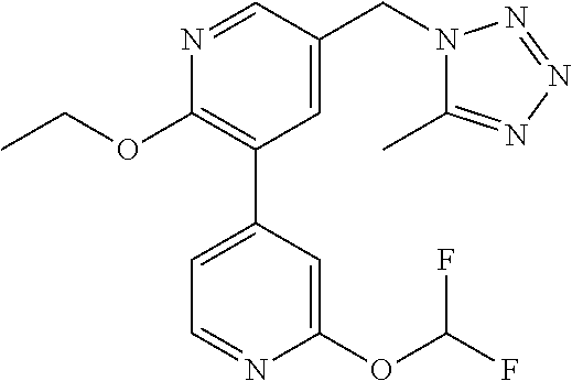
C1(OCC)=C(C2=CC=NC(OC(F)F)=C2)C=C(CN2C(C)=NN=N2)C=N1
